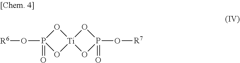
[Ti]12(OP(=O)(O[R6])O1)OP(O[R7])(=O)O2
